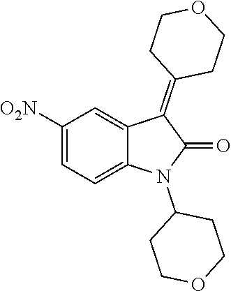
C1([O2N])=CC=C2C(=C1)C(=C1CCOCC1)C(=O)N2C1CCOCC1
